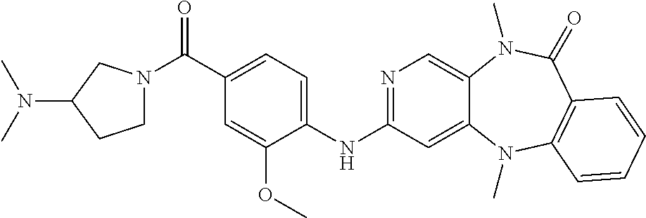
N1=C(NC2=CC=C(C(=O)N3CCC(N(C)C)C3)C=C2OC)C=C2C(=C1)N(C)C(=O)C1=C(N2C)C=CC=C1
